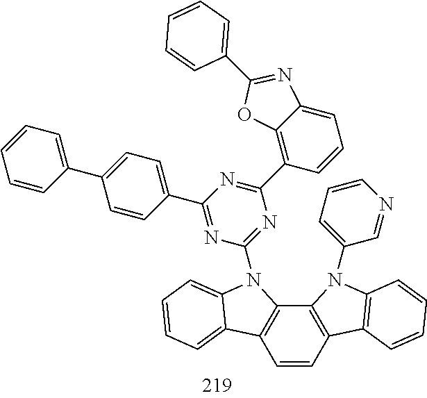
C12=C(C=CC3=C1N(C1=CC=CN=C1)C1=C3C=CC=C1)C1=CC=CC=C1N2C1=NC(C2=C3C(=CC=C2)N=C(C2=CC=CC=C2)O3)=NC(C2=CC=C(C3=CC=CC=C3)C=C2)=N1
